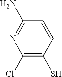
C1(Cl)=C(S)C=CC(N)=N1
